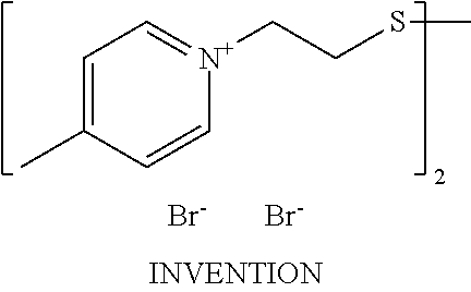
C1=C(C)C=C[N+](CCSC)=C1.[Br-].[Br-]
